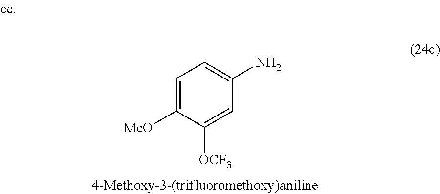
C1=C([MeO])C([OCF3])=CC(N)=C1
